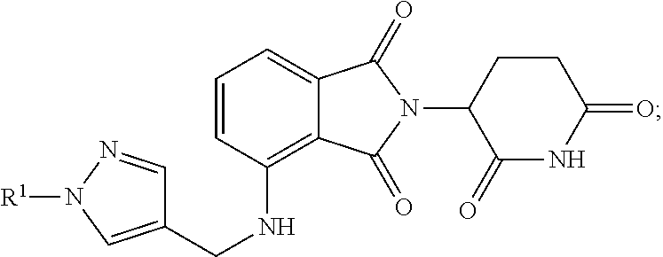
C1=CC(NCC2=CN([R1])N=C2)=C2C(=C1)C(=O)N(C1C(=O)NC(=O)CC1)C2=O
